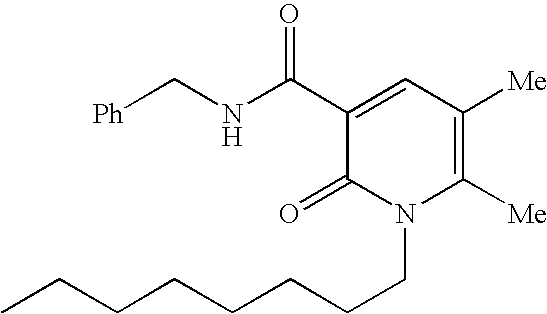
C1=C(C(NC[Ph])=O)C(=O)N(CCCCCCCC)C([Me])=C1[Me]
